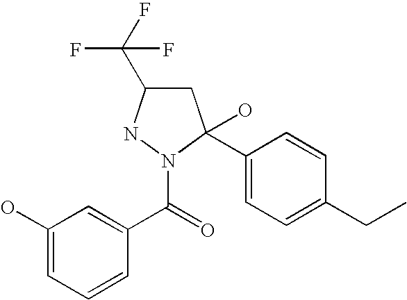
C1(O)=CC=CC(C(=O)N2NC(C(F)(F)F)CC2(C2=CC=C(CC)C=C2)O)=C1
